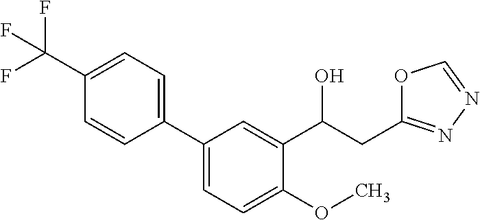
C(C(C1=CC(C2=CC=C(C(F)(F)F)C=C2)=CC=C1OC)O)C1=NN=CO1
